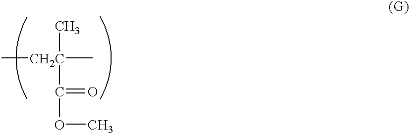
C[CH2C](C)(C)C(OC)=O
